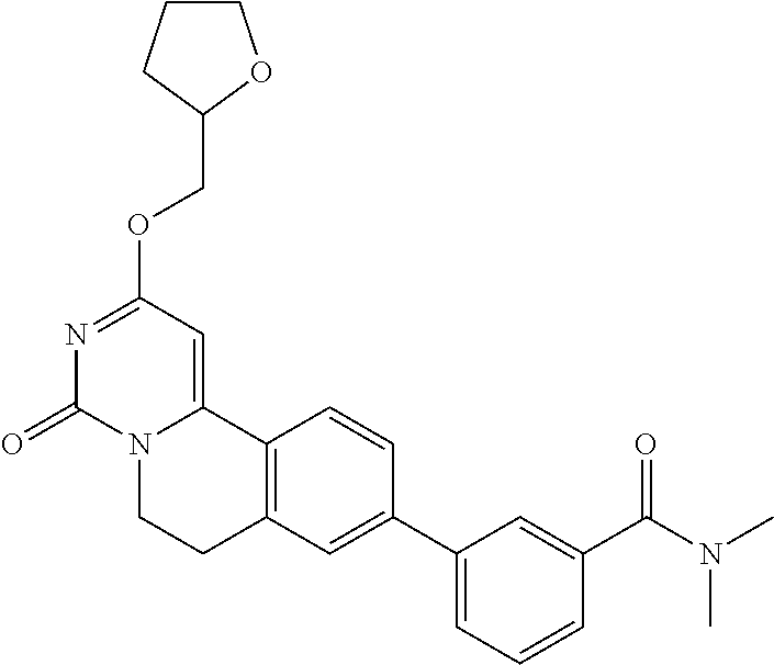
N1=C(OCC2OCCC2)C=C2N(C1=O)CCC1=C2C=CC(C2=CC=CC(C(=O)N(C)C)=C2)=C1
